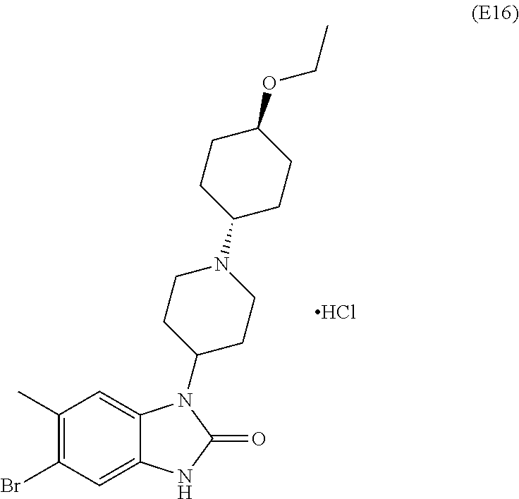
C1(C)=C(Br)C=C2C(=C1)N(C1CCN(C3CCC(OCC)CC3)CC1)C(=O)N2.Cl
